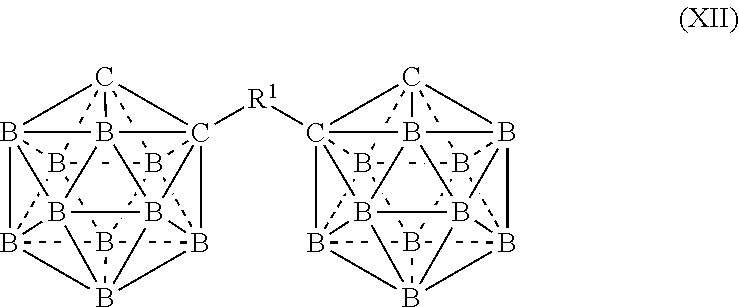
B1234B567B189B21%10B2%11%12B%13%14%15B58(B912%13)C6%141([R1]C2568B9%13%14B%16%17%18B9%19%20B%1329B52%13B5%21%22B%16%19(B%20925)B%17%212C%14%186B%13%2282)C372B%11%151B4%102%12
